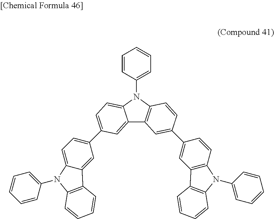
C1=CC(N2C3=CC=C(C4=CC=C5C(=C4)C4=C(N5C5=CC=CC=C5)C=CC=C4)C=C3C3=C2C=CC(C2=CC4=C(C=C2)N(C2=CC=CC=C2)C2=C4C=CC=C2)=C3)=CC=C1
